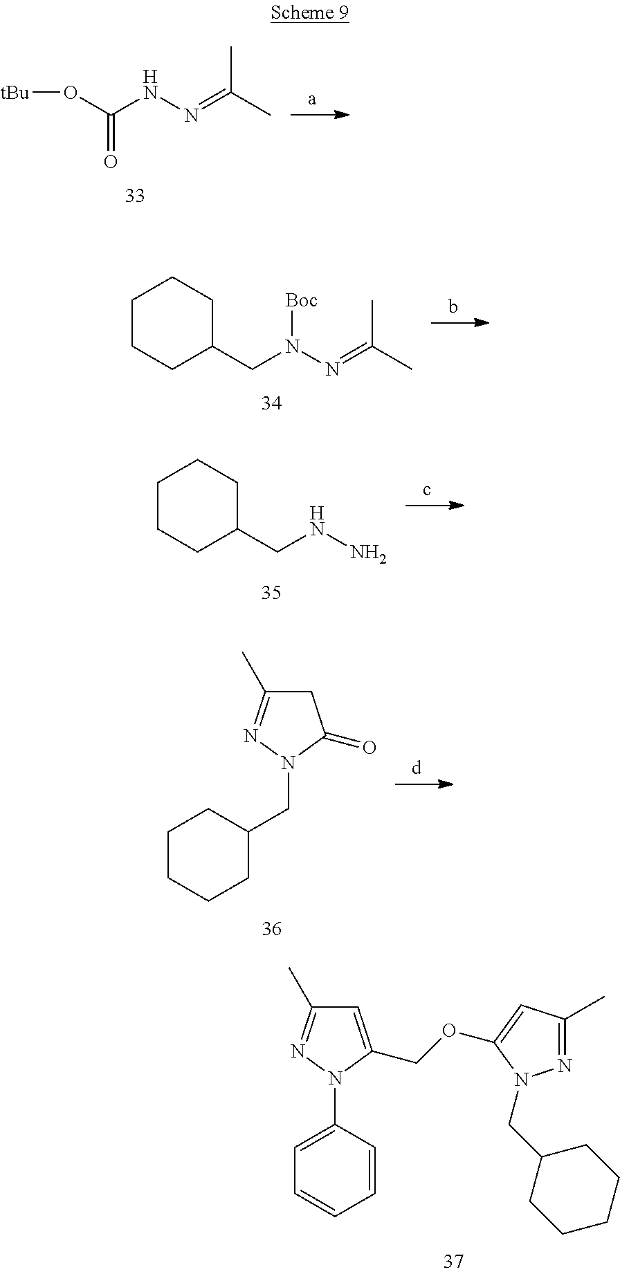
N1(C2=CC=CC=C2)C(COC2=CC(C)=NN2CC2CCCCC2)=CC(C)=N1.C1CCC(CN(N=C(C)C)[Boc])CC1.C1CCC(CNN)CC1.C1CCCC(CN2C(=O)CC(C)=N2)C1.O(C(NN=C(C)C)=O)[tBu]
